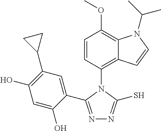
C1=CC(N2C(C3=CC(C4CC4)=C(O)C=C3O)=NN=C2S)=C2C(=C1OC)N(C(C)C)C=C2
